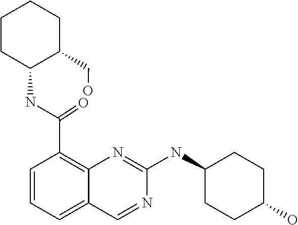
C1CC(NC(=O)C2=C3N=C(NC4CCC(O)CC4)N=CC3=CC=C2)C(CO)CC1
